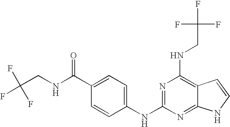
C(CNC(C1=CC=C(NC2=NC(NCC(F)(F)F)=C3C(=N2)NC=C3)C=C1)=O)(F)(F)F
